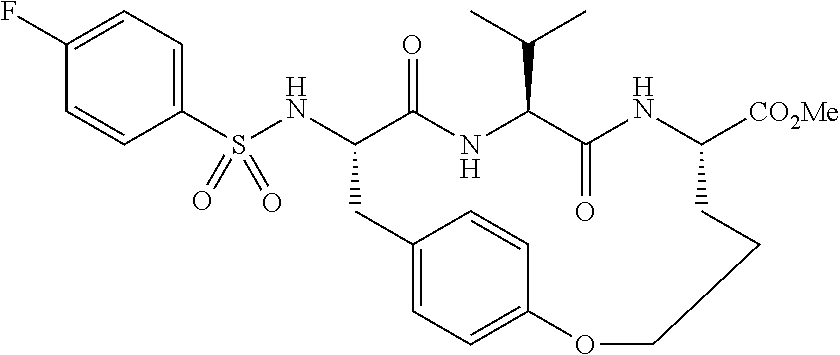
C1(F)=CC=C(S(NC2C(=O)NC(C(C)C)C(=O)NC([CO2Me])CCCOC3=CC=C(C2)C=C3)(=O)=O)C=C1
